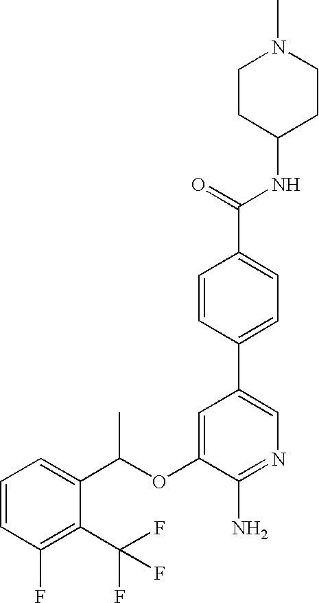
C1=CC=C(C(OC2=CC(C3=CC=C(C(NC4CCN(C)CC4)=O)C=C3)=CN=C2N)C)C(C(F)(F)F)=C1F
